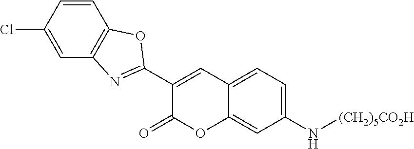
C12=CC=C(N[(CH2)5CO2H])C=C1OC(=O)C(C1=NC3=C(O1)C=CC(Cl)=C3)=C2
